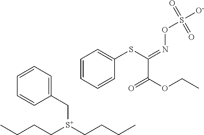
C([S+](CCCC)CCCC)C1=CC=CC=C1.C1=CC=CC(SC(=NOS([O-])(=O)=O)C(=O)OCC)=C1
